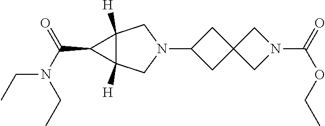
C1C(N2CC3([H])C([H])(C2)C3C(=O)N(CC)CC)CC12CN(C(=O)OCC)C2
